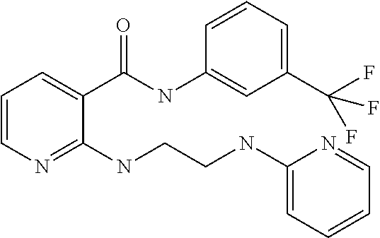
C1=CN=C(NCCNC2=CC=CC=N2)C(C(NC2=CC(C(F)(F)F)=CC=C2)=O)=C1
